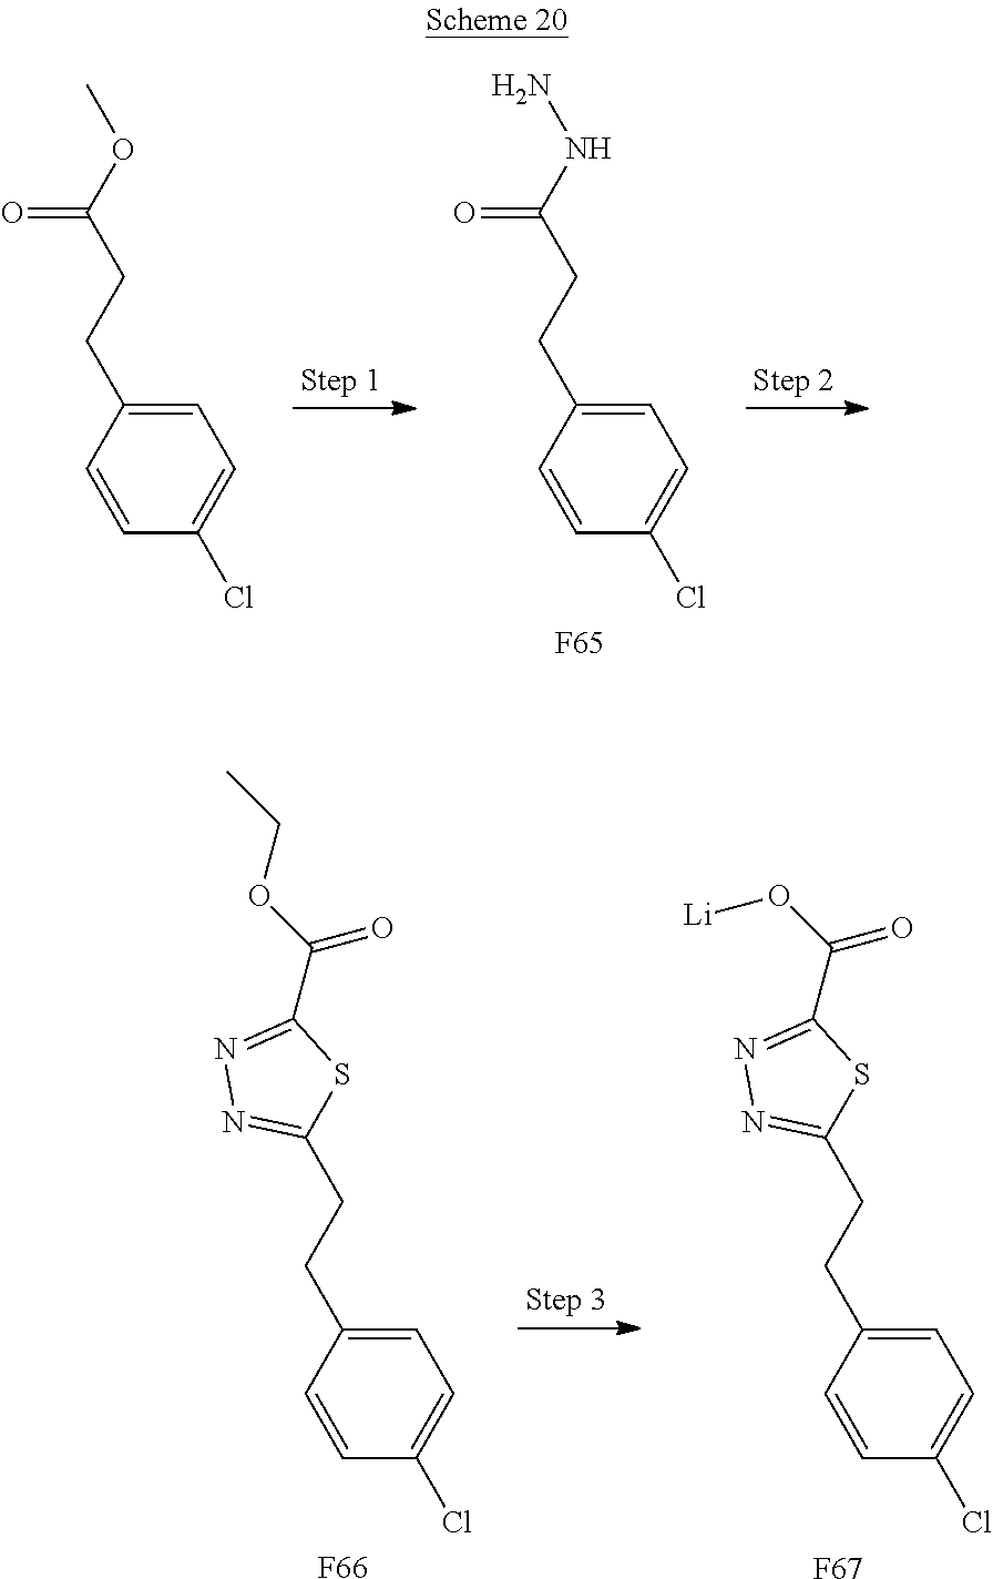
C1=C(CCC(OC)=O)C=CC(Cl)=C1.C1=C(CCC(NN)=O)C=CC(Cl)=C1.[F65].C1=C(CCC2=NN=C(C(OCC)=O)S2)C=CC(Cl)=C1.[F66].C1=C(CCC2=NN=C(C(O[Li])=O)S2)C=CC(Cl)=C1.[F67]
